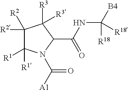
C1([R2])([R2])C([R1])([R1])N(C([A1])=O)C(C(NC([B4])([R18])[R18])=O)C1([R3])[R3]
